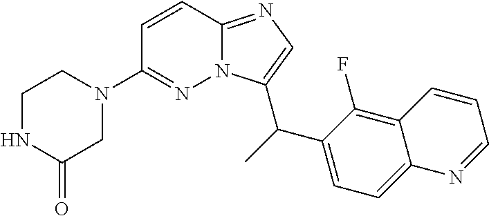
C1NC(=O)CN(C2=NN3C(=NC=C3C(C3=CC=C4C(=C3F)C=CC=N4)C)C=C2)C1
